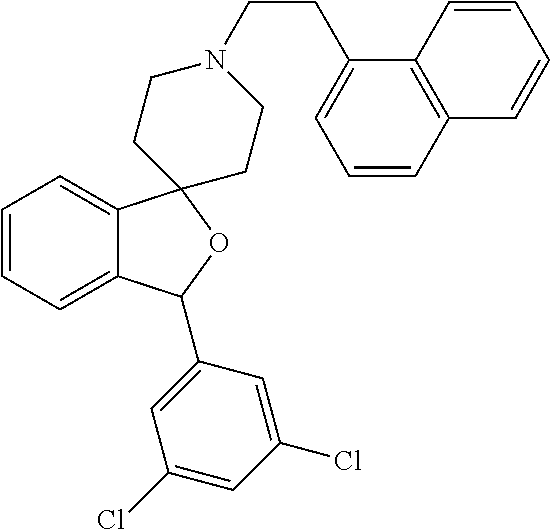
C1=C2C(=CC=C1)C1(OC2C2=CC(Cl)=CC(Cl)=C2)CCN(CCC2=CC=CC3=C2C=CC=C3)CC1
